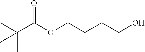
C(C(OCCCCO)=O)(C)(C)C
